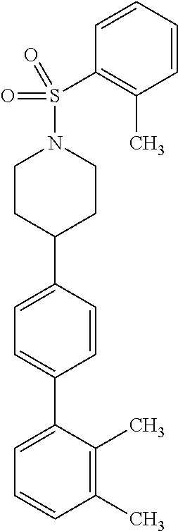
C1(C)=C(C)C(C2=CC=C(C3CCN(S(C4=C(C)C=CC=C4)(=O)=O)CC3)C=C2)=CC=C1
